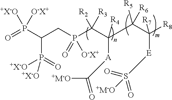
P(C(C([A]C(=O)[+M-O])([R4])C(C([R8])([R7])[E]S(=O)(=O)[+M-O])([R5])[R6])([R2])[R3])(CC(P(=O)([O-X+])[+X-O])P(=O)([+X-O])[+X-O])(=O)[O-X+]
